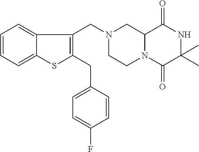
C12N(C(=O)C(C)(C)NC1=O)CCN(CC1=C(CC3=CC=C(F)C=C3)SC3=CC=CC=C13)C2
